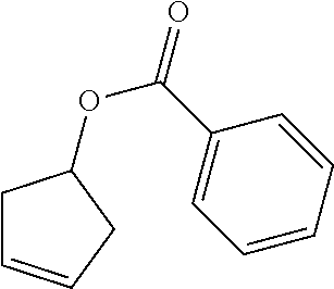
C1C=CCC1OC(=O)C1=CC=CC=C1
